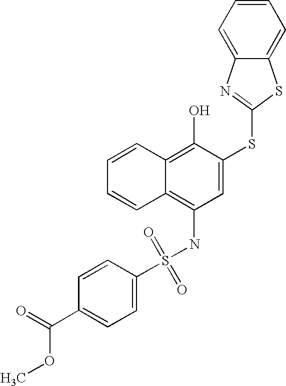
C1=CC=CC2=C(O)C(SC3=NC4=CC=CC=C4S3)=CC(NS(C3=CC=C(C(=O)OC)C=C3)(=O)=O)=C12
